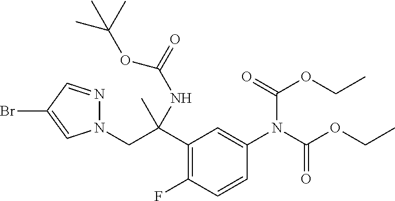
N1(CC(C2=C(F)C=CC(N(C(OCC)=O)C(OCC)=O)=C2)(C)NC(OC(C)(C)C)=O)N=CC(Br)=C1
